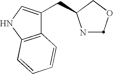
N1C(CC2=CNC3=C2C=CC=C3)COC1
